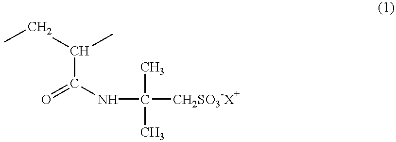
CCC(C)C(=O)NC(C)(C)[CH2SO3-X+]
